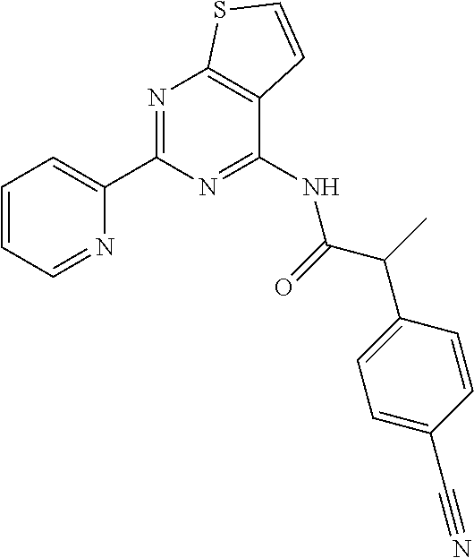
C1(C2=NC3=C(C(NC(C(C)C4=CC=C(C#N)C=C4)=O)=N2)C=CS3)=CC=CC=N1
